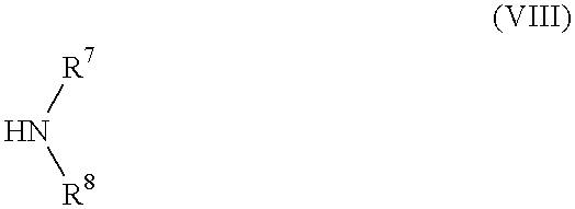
N([R8])[R7]
